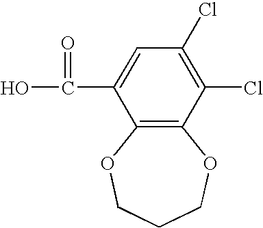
C12=C(C(Cl)=C(Cl)C=C1C(=O)O)OCCCO2
